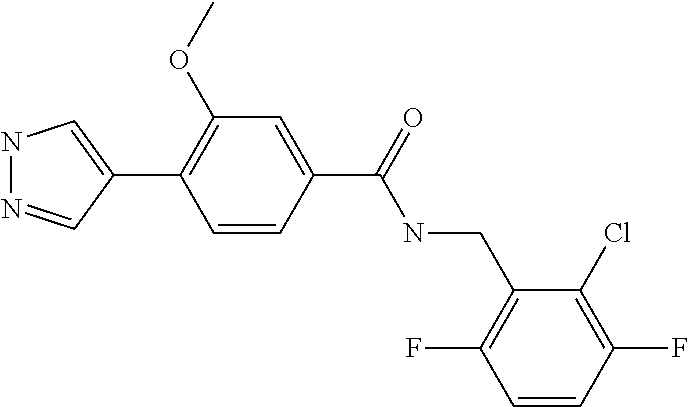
N1N=CC(C2=C(OC)C=C(C(NCC3=C(F)C=CC(F)=C3Cl)=O)C=C2)=C1
